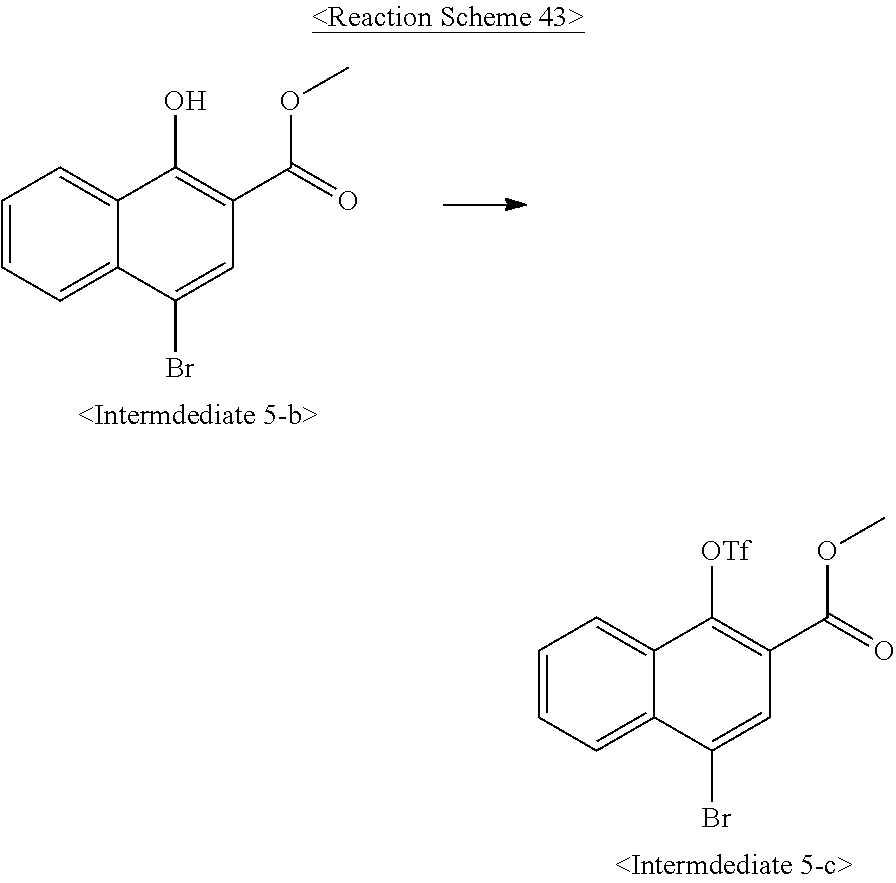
C1=CC=C2C(=C1)C([OTf])=C(C(=O)OC)C=C2Br.C1=CC=C2C(=C1)C(O)=C(C(=O)OC)C=C2Br
